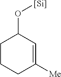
C1CCC([Me])=CC1O[Si]
